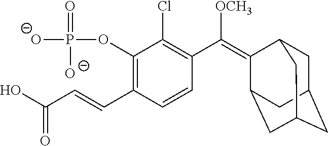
C1C2CC3CC(C(=C(C4=C(Cl)C(OP([O-])(=O)[O-])=C(C=CC(O)=O)C=C4)[OCH3])C1C3)C2
